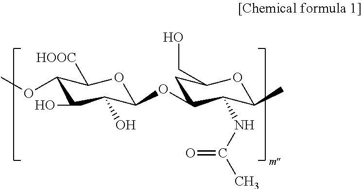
C1(OC)C(O)C(O)C(OC2CC(CO)OC(C)C2NC(C)=O)OC1[HOOC]
